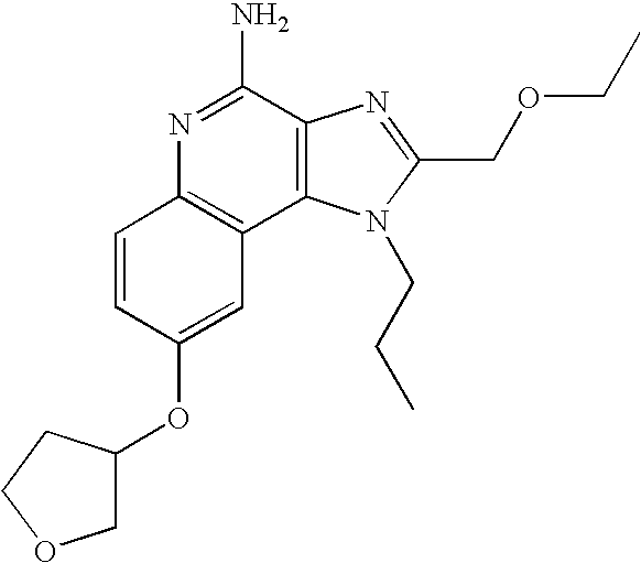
C1=CC(OC2COCC2)=CC2=C1N=C(N)C1=C2N(CCC)C(COCC)=N1
